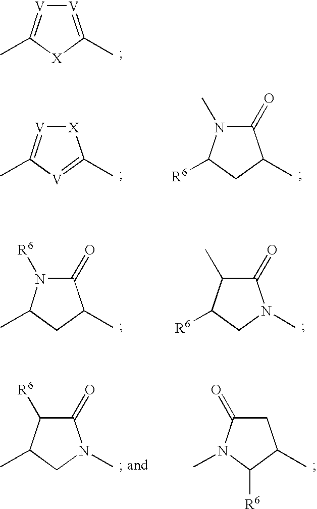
[X]1[V]=C(C)[V]=C1C.C1(=O)N(C)C([R6])CC1C.C1(=O)N([R6])C(C)CC1C.C1(=O)C(C)C([R6])CN1C.C1(=O)C([R6])C(C)CN1C.C1C(=O)N(C)C([R6])C1C.[V]1=C(C)[X]C(C)=[V]1
